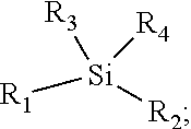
[Si]([R2])([R1])([R3])[R4]
